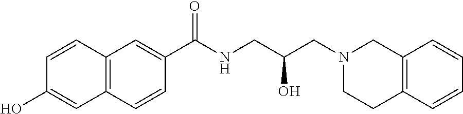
C1(C(NCC(CN2CC3=C(CC2)C=CC=C3)O)=O)=CC2=C(C=C1)C=C(O)C=C2
